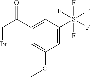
C1(C(CBr)=O)=CC(S(F)(F)(F)(F)F)=CC(OC)=C1
